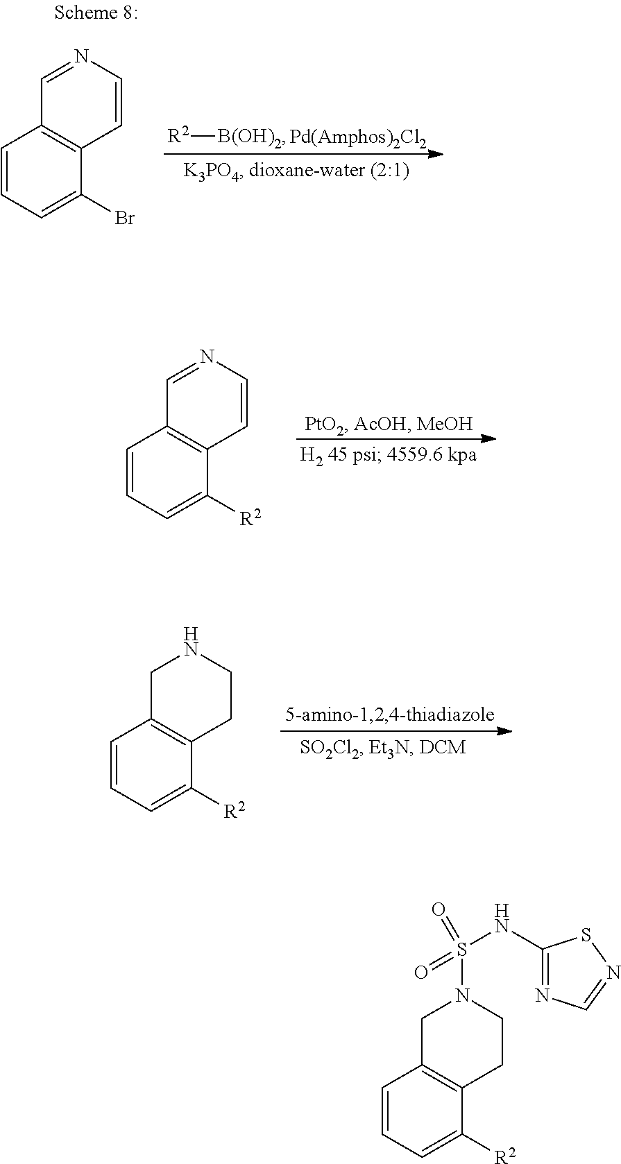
C1=CC=C([R2])C2=C1CN(S(=O)(=O)NC1=NC=NS1)CC2.C1=CC=C([R2])C2=C1C=NC=C2.C1=CC=C([R2])C2=C1CNCC2.[R2][B(OH)2].C1=CC=C(Br)C2=C1C=NC=C2
